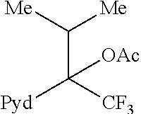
C(C([Me])[Me])([CF3])([Pyd])[OAc]
